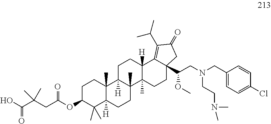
OC(C(CC(OC1C(C)(C)C2([H])C(C)(CC1)C1([H])C(C)(CC2)C2(C)C([H])(CC1)C1=C(C(C)C)C(=O)CC1(C(CN(CCN(C)C)CC1=CC=C(Cl)C=C1)OC)CC2)=O)(C)C)=O
